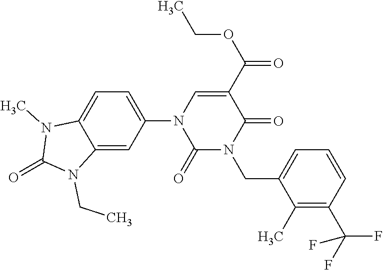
C1=C2C(=CC(N3C(=O)N(CC4=CC=CC(C(F)(F)F)=C4C)C(=O)C(C(OCC)=O)=C3)=C1)N(CC)C(=O)N2C
